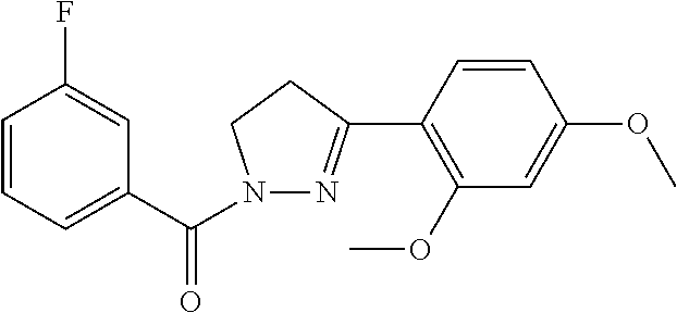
C1=CC=C(C(=O)N2N=C(C3=C(OC)C=C(OC)C=C3)CC2)C=C1F
